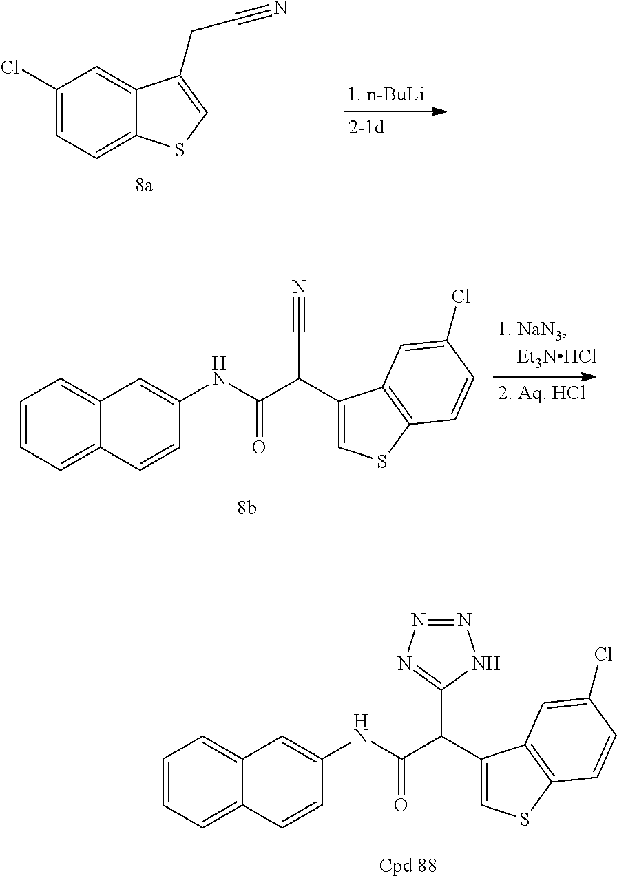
C1=CC=C2C(=C1)C=C(NC(C(C1=CSC3=C1C=C(Cl)C=C3)C1=NN=NN1)=O)C=C2.C1(Cl)=CC=C2C(=C1)C(CC#N)=CS2.C1=CC=C2C(=C1)C=C(NC(C(C1=CSC3=C1C=C(Cl)C=C3)C#N)=O)C=C2
